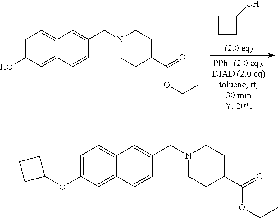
C1CCC1O.OC1=CC=C2C(=C1)C=CC(CN1CCC(C(=O)OCC)CC1)=C2.O(C1=CC=C2C(=C1)C=CC(CN1CCC(C(=O)OCC)CC1)=C2)C1CCC1
